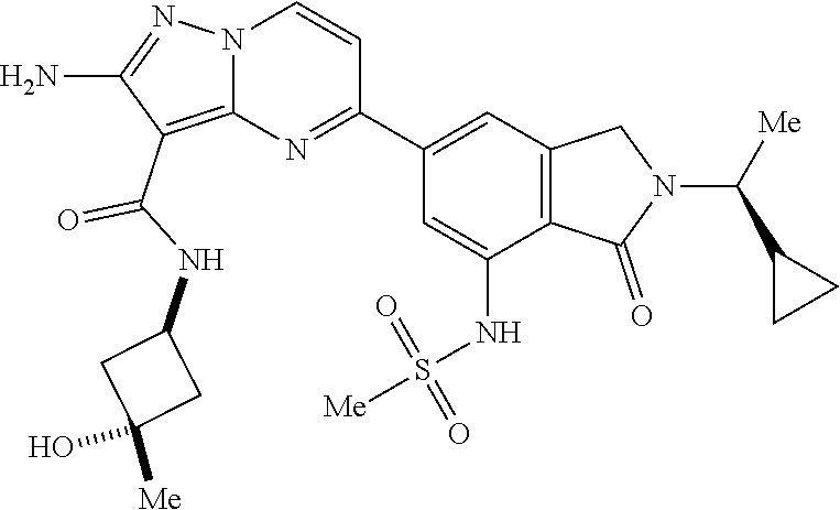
C12=C(C(NC3CC([Me])(O)C3)=O)C(N)=NN1C=CC(C1=CC3=C(C(NS([Me])(=O)=O)=C1)C(=O)N(C([Me])C1CC1)C3)=N2
